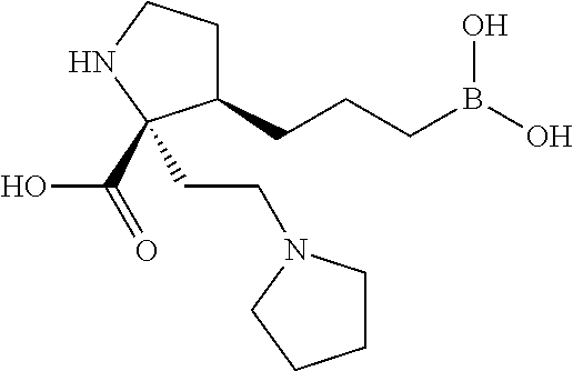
C1(CCCB(O)O)CCNC1(CCN1CCCC1)C(O)=O
